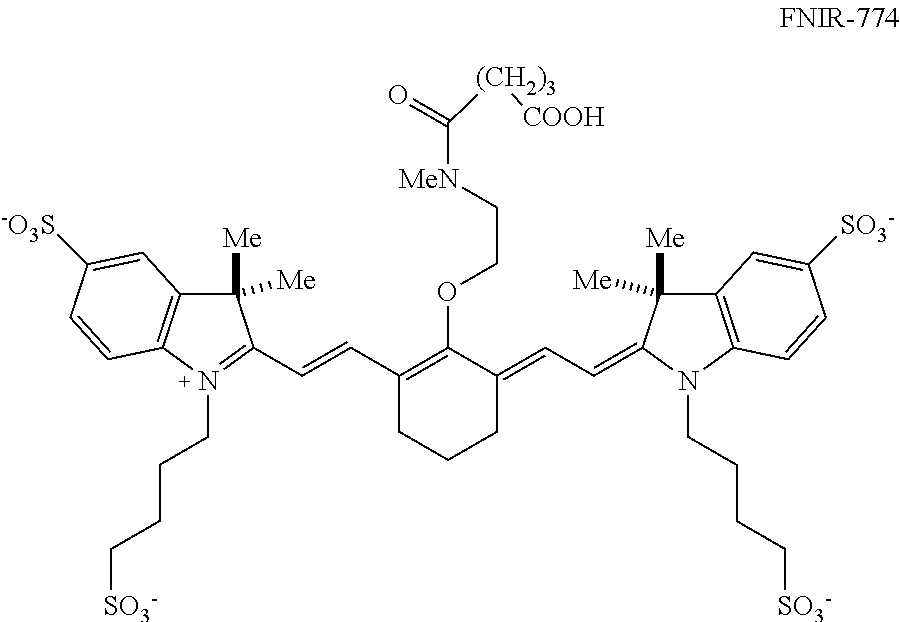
C(CCC[SO3-])N1=C(C=CC2=C(OCC[MeN]C(=O)[(CH2)3][COOH])C(=CC=C3C([Me])([Me])C4=C(C=CC([SO3-])=C4)N3CCCC[SO3-])CCC2)C([Me])([Me])C2=C1C=CC([-O3S])=C2
